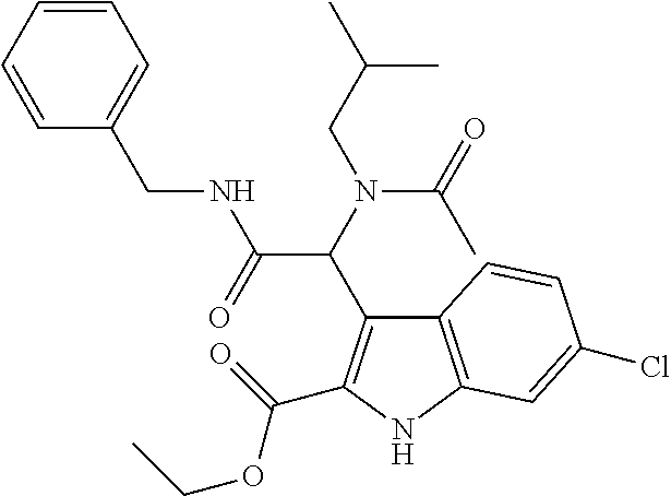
C1=CC=CC(CNC(C(N(CC(C)C)C(=O)C)C2=C(C(=O)OCC)NC3=C2C=CC(Cl)=C3)=O)=C1
